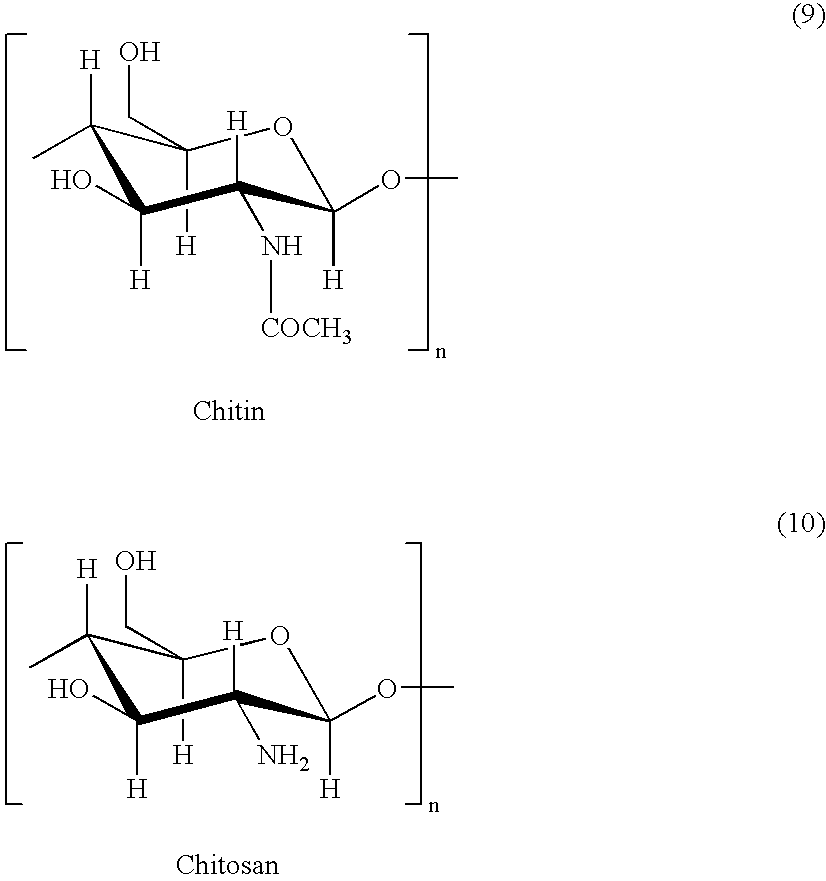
C1(CO)([H])C([H])(C)C([H])(O)C([H])(N[COCH3])C([H])(OC)O1.C1(CO)([H])C([H])(C)C([H])(O)C([H])(N)C([H])(OC)O1
